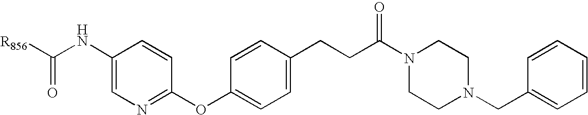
C1(NC([R856])=O)=CN=C(OC2=CC=C(CCC(=O)N3CCN(CC4=CC=CC=C4)CC3)C=C2)C=C1
